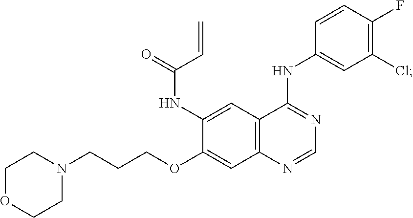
N(C1=CC2=C(C=C1OCCCN1CCOCC1)N=CN=C2NC1=CC(Cl)=C(F)C=C1)C(=O)C=C
